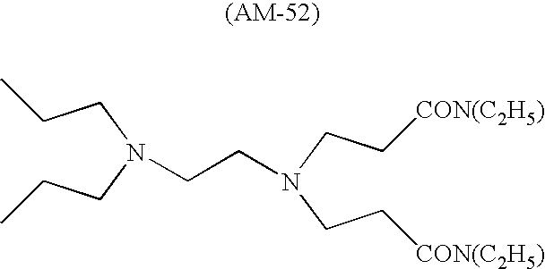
C(CN(CCC)CCN(CC[CON(C2H5)])CC[CON(C2H5)])C
